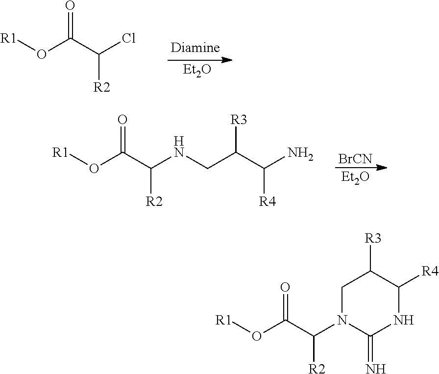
O(C(C(Cl)[R2])=O)[R1].[Et2O].O(C(C(NCC(C(N)[R4])[R3])[R2])=O)[R1].[BrCN].[Et2O].C(C(O[R1])=O)(N1C(=N)NC([R4])C([R3])C1)[R2]
